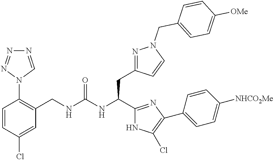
C1=CC(Cl)=CC(CNC(NC(C2=NC(C3=CC=C([NHCO2Me])C=C3)=C(Cl)N2)CC2=NN(CC3=CC=C([OMe])C=C3)C=C2)=O)=C1N1C=NN=N1
